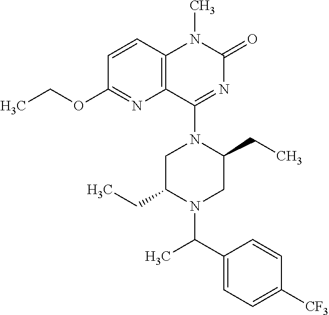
C12=C(C(N3CC(CC)N(C(C4=CC=C([CF3])C=C4)C)CC3CC)=NC(=O)N1C)N=C(OCC)C=C2
